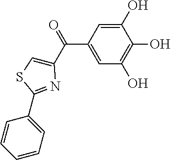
C1(C(C2=CSC(C3=CC=CC=C3)=N2)=O)=CC(O)=C(O)C(O)=C1
